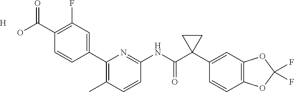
[H].OC(C1=C(F)C=C(C2=C(C)C=CC(NC(C3(C4=CC5=C(C=C4)OC(F)(F)O5)CC3)=O)=N2)C=C1)=O
